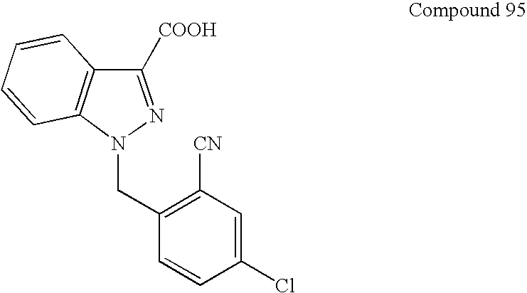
C1([COOH])=NN(CC2=C([CN])C=C(Cl)C=C2)C2=C1C=CC=C2
